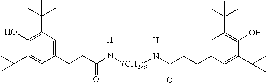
C1(CCC(N([(CH2)8]N(C(=O)CCC2=CC(C(C)(C)C)=C(O)C(C(C)(C)C)=C2)[H])[H])=O)=CC(C(C)(C)C)=C(O)C(C(C)(C)C)=C1
